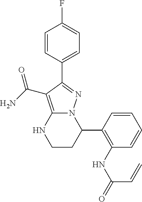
C1=CC(C2=NN3C(=C2C(=O)N)NCCC3C2=C(NC(=O)C=C)C=CC=C2)=CC=C1F
